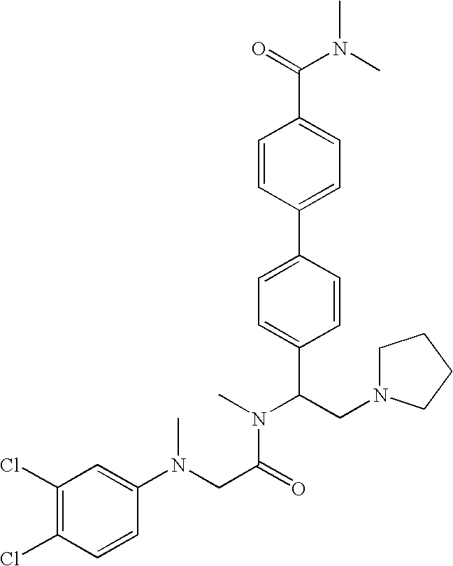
C1=CC(C2=CC=C(C(CN3CCCC3)N(C)C(CN(C3=CC(Cl)=C(Cl)C=C3)C)=O)C=C2)=CC=C1C(=O)N(C)C
